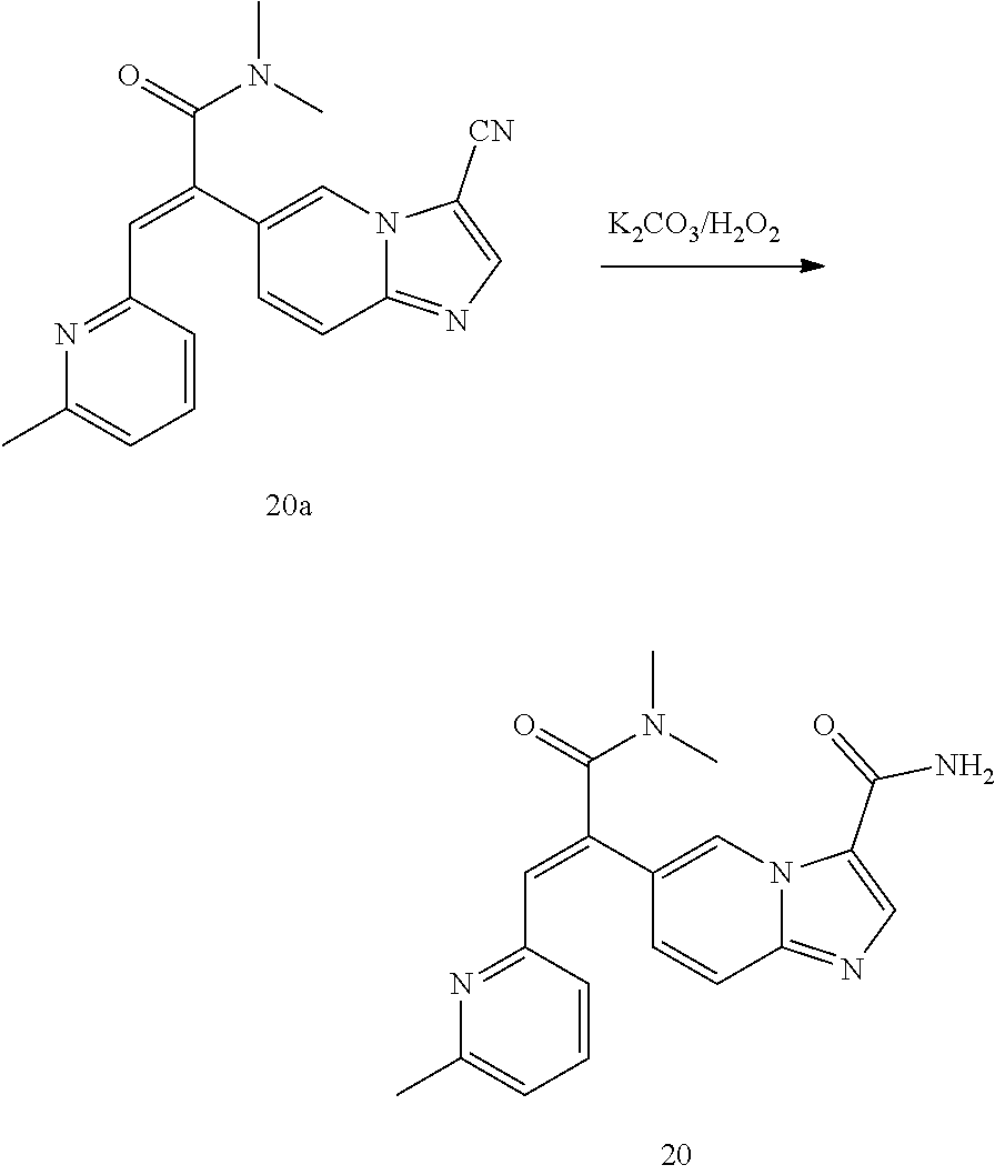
C1(C)=CC=CC(C=C(C2=CN3C(=NC=C3C(=O)N)C=C2)C(N(C)C)=O)=N1.C1(C)=CC=CC(C=C(C2=CN3C(=NC=C3[CN])C=C2)C(N(C)C)=O)=N1
